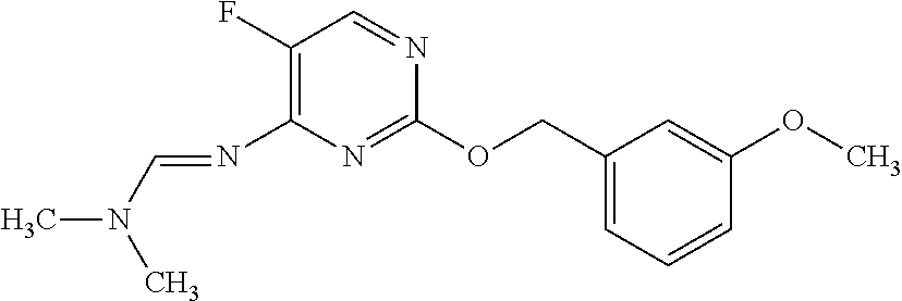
C1(COC2=NC(N=CN(C)C)=C(F)C=N2)=CC=CC(OC)=C1
